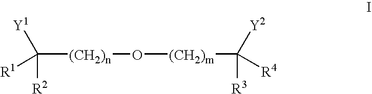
C([(CH2)n]O[(CH2)m]C([R3])([R4])[Y2])([R2])([R1])[Y1]
